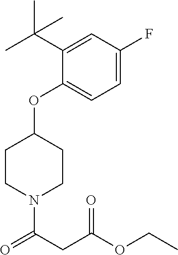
C1(OC2CCN(C(CC(OCC)=O)=O)CC2)=CC=C(F)C=C1C(C)(C)C
